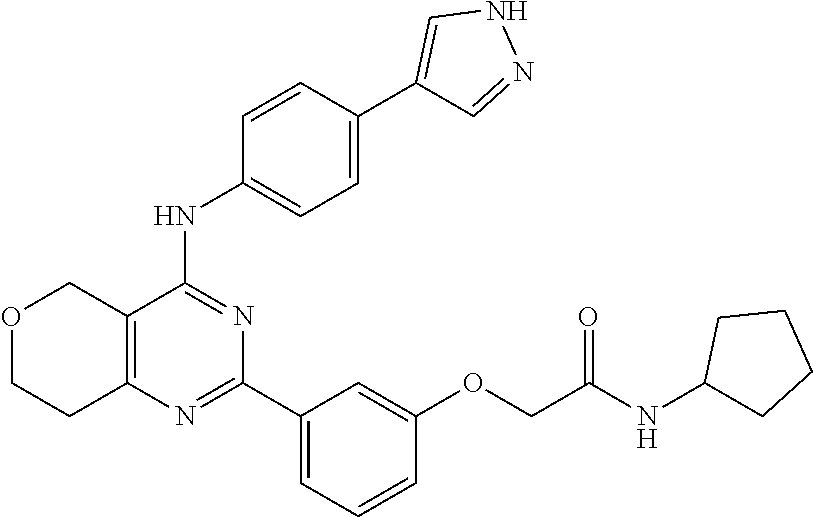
C12=C(N=C(C3=CC=CC(OCC(NC4CCCC4)=O)=C3)N=C1NC1=CC=C(C3=CNN=C3)C=C1)CCOC2
